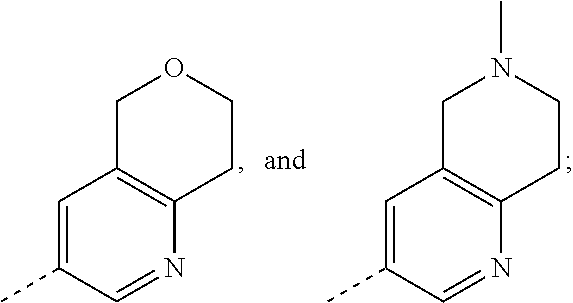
C1=C(C)C=NC2=C1COCC2.C1=C(C)C=NC2=C1CN(C)CC2
